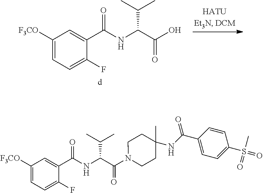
C1([F3CO])=CC=C(F)C(C(=O)NC(C(O)=O)C(C)C)=C1.C1([F3CO])=CC=C(F)C(C(=O)NC(C(N2CCC(NC(C3=CC=C(S(=O)(C)=O)C=C3)=O)(C)CC2)=O)C(C)C)=C1
